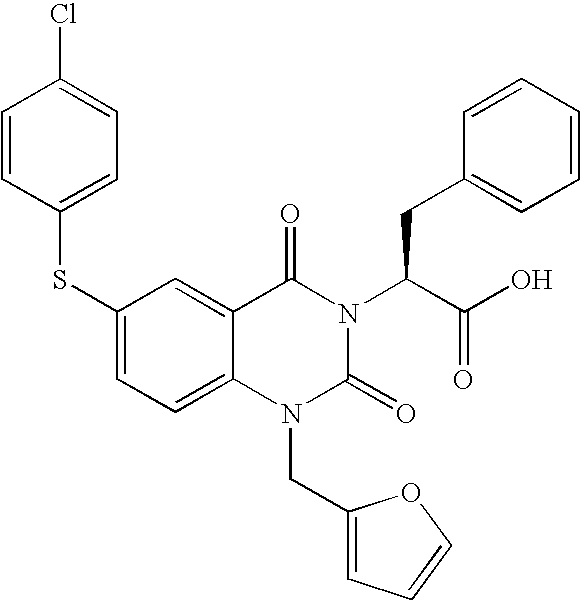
ClC1=CC=C(SC2=CC=C3C(=C2)C(=O)N(C(C(O)=O)CC2=CC=CC=C2)C(=O)N3CC2=CC=CO2)C=C1
